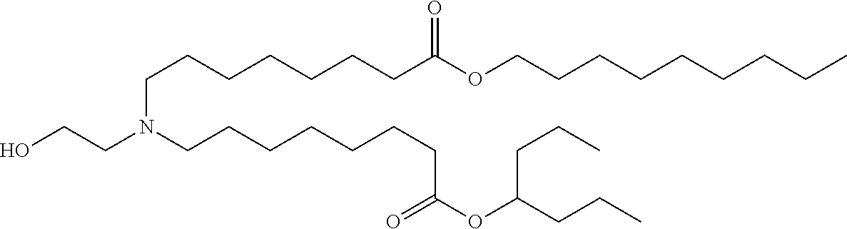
C(CCC)CCCCCOC(CCCCCCCN(CCCCCCCC(=O)OC(CCC)CCC)CCO)=O
